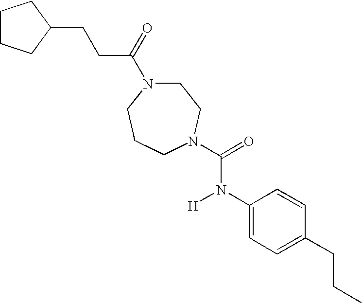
C(C(=O)N1CCN(C(=O)N(C2=CC=C(CCC)C=C2)[H])CCC1)CC1CCCC1
